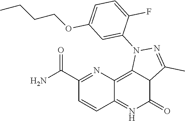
C1=CC2=NC(=O)C3C(=C2N=C1C(N)=O)N(C1=CC(OCCCC)=CC=C1F)N=C3C
